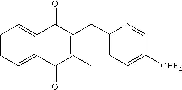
C1=CC=C2C(=O)C(CC3=CC=C([CHF2])C=N3)=C(C)C(=O)C2=C1
